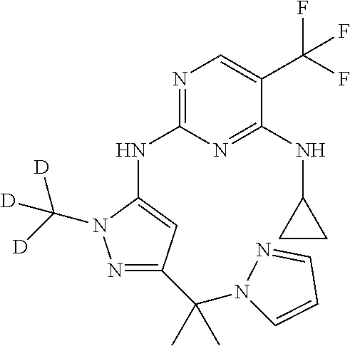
N1=C(NC2=CC(C(N3C=CC=N3)(C)C)=NN2C([D])([D])[D])N=C(NC2CC2)C(C(F)(F)F)=C1
